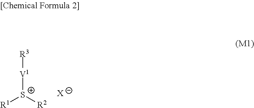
[S+]([V1][R3])([R2])[R1].[X]
